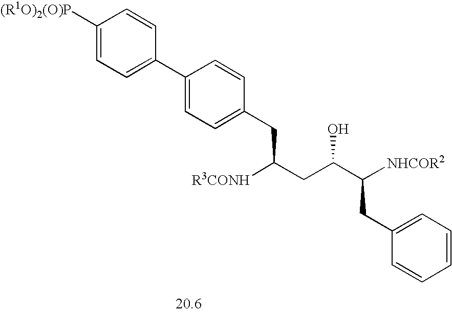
C1(CC([R3CONH])CC(O)C([NHCOR2])CC2=CC=CC=C2)=CC=C(C2=CC=C([(R1O)2(O)P])C=C2)C=C1
